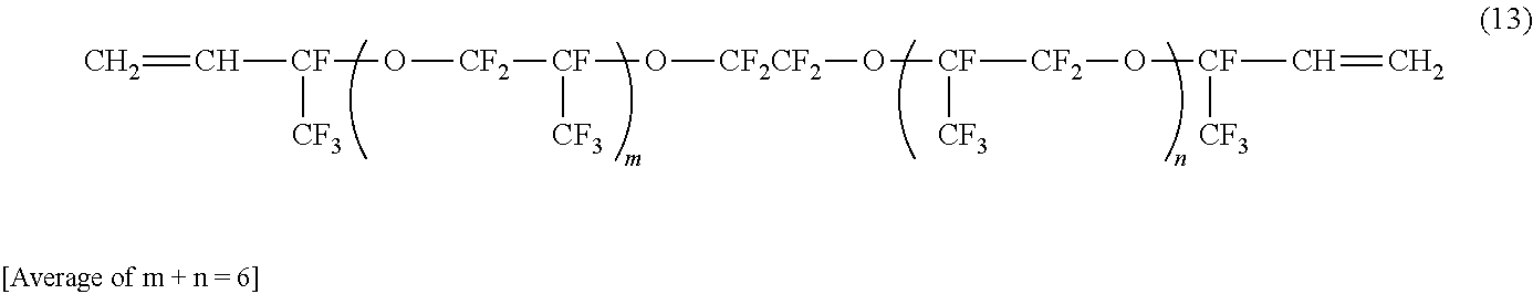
C=C[CF](O[CF2][CF](O[CF2CF2]O[CF]([CF2]O[CF](C=C)[CF3])[CF3])[CF3])[CF3]
